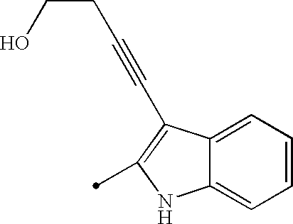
C1=CC=C2C(=C1)NC(C)=C2C#CCCO
